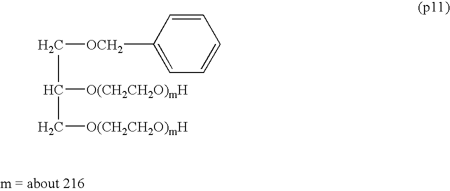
C1([OCH2]CC(C[O(CH2CH2O)mH])[O(CH2CH2O)mH])=CC=CC=C1
